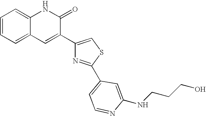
C1=CC=C2C(=C1)NC(=O)C(C1=CSC(C3=CC=NC(NCCCO)=C3)=N1)=C2
